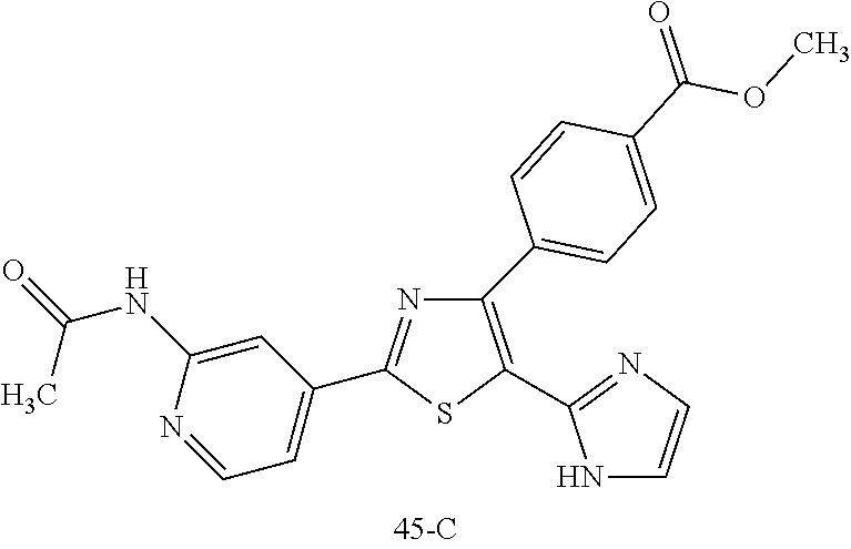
C1(C2=CC=C(C(OC)=O)C=C2)=C(C2=NC=CN2)SC(C2=CC=NC(NC(=O)C)=C2)=N1
